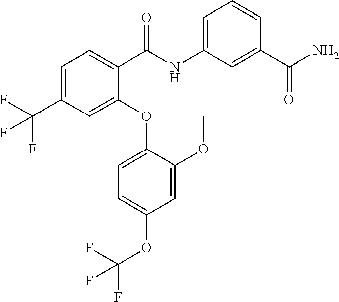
C1=C(C(F)(F)F)C=C(OC2=CC=C(OC(F)(F)F)C=C2OC)C(C(NC2=CC=CC(C(N)=O)=C2)=O)=C1
